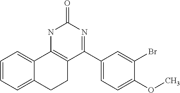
C1=CC=C2C(=C1)C1=C(CC2)C(C2=CC=C(OC)C(Br)=C2)=NC(=O)N1
